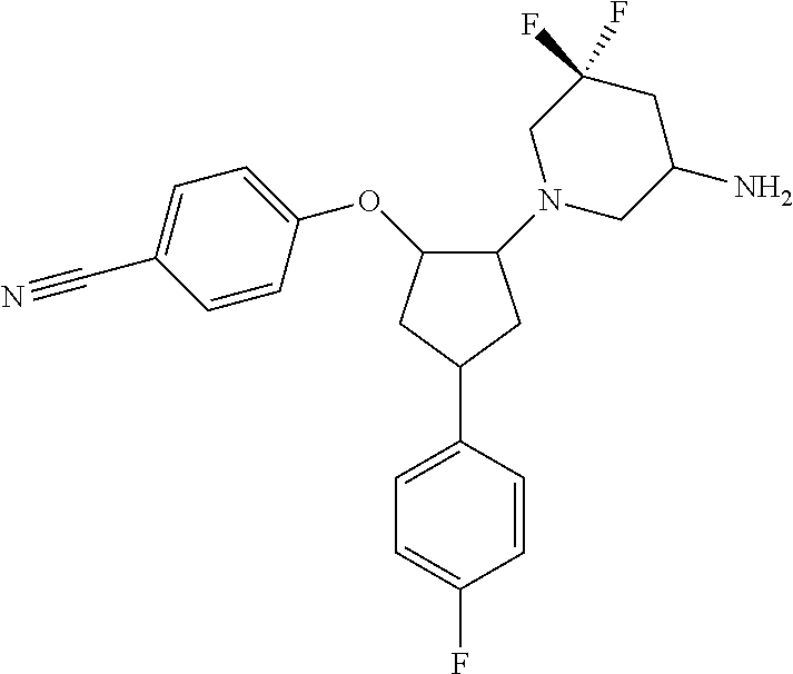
C1=C(F)C=CC(C2CC(OC3=CC=C(C#N)C=C3)C(N3CC(N)CC(F)(F)C3)C2)=C1
